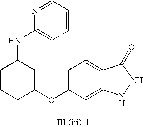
C1=C(OC2CC(NC3=CC=CC=N3)CCC2)C=C2C(=C1)C(=O)NN2
